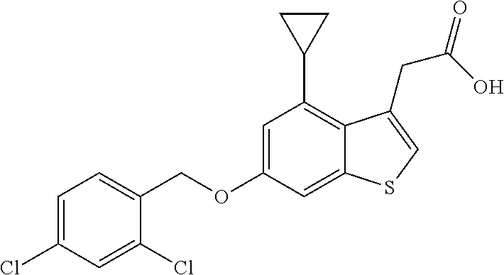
C(OC1=CC(C2CC2)=C2C(=C1)SC=C2CC(=O)O)C1=CC=C(Cl)C=C1Cl
